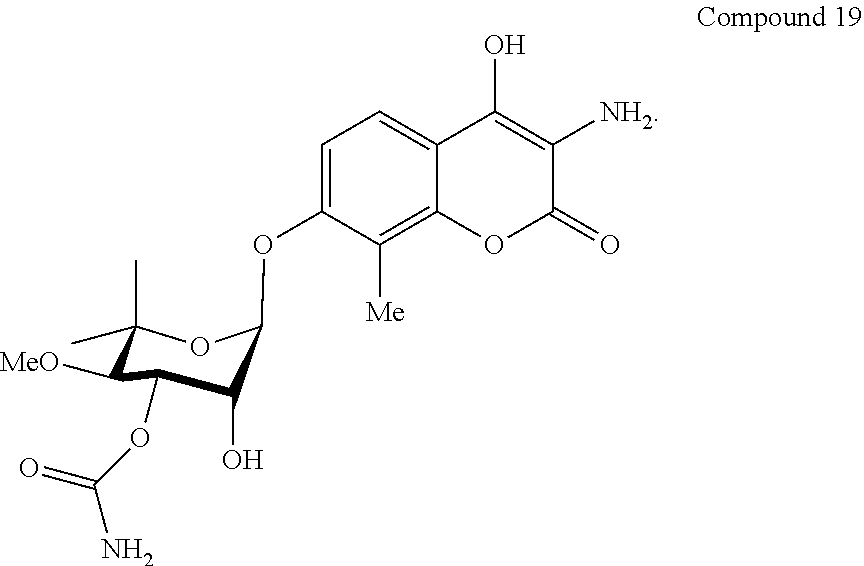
O(C1C(O)C(OC2=CC=C3C(=C2[Me])OC(=O)C([NH2])=C3O)OC(C)(C)C1[MeO])C(N)=O
